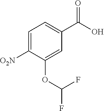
C1=C([O2N])C(OC(F)F)=CC(C(O)=O)=C1
